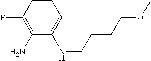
C1(F)=C(N)C(NCCCCOC)=CC=C1
